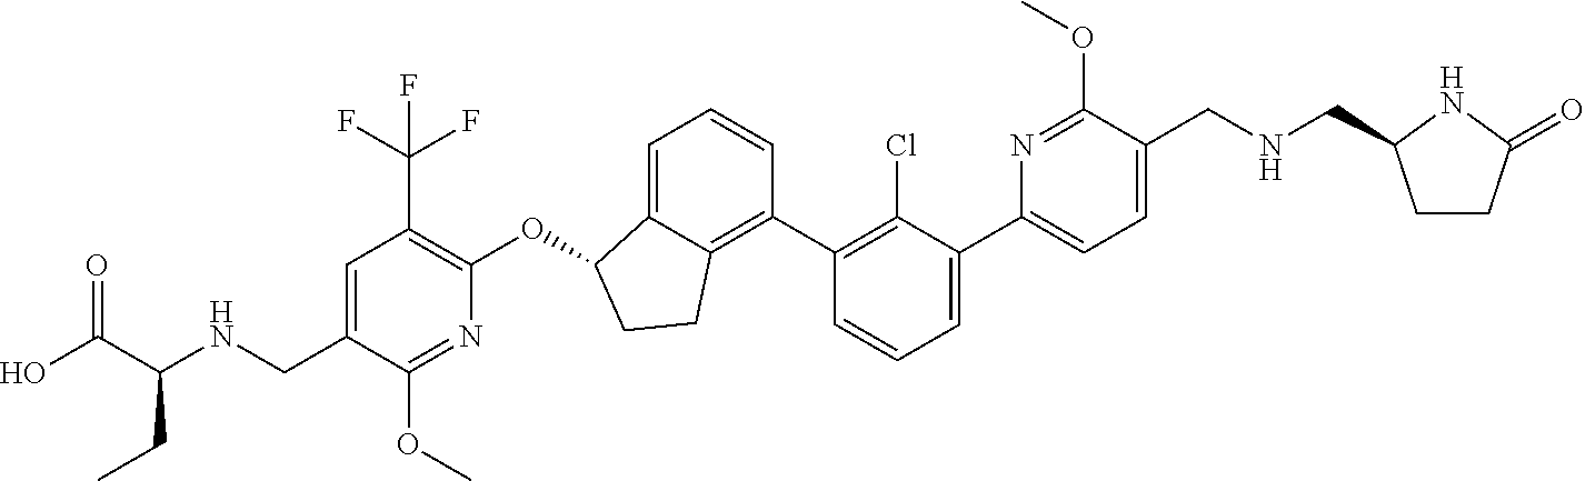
O(C1C2=CC=CC(C3=C(Cl)C(C4=CC=C(CNCC5CCC(=O)N5)C(OC)=N4)=CC=C3)=C2CC1)C1=C(C(F)(F)F)C=C(CNC(C(O)=O)CC)C(OC)=N1
